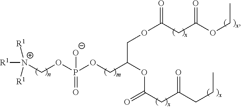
[R1][N+]([R1])([R1])COP(OCC(COC(CC(=O)OCC)=O)OC(=O)CC(=O)CCC)(=O)[O-]
